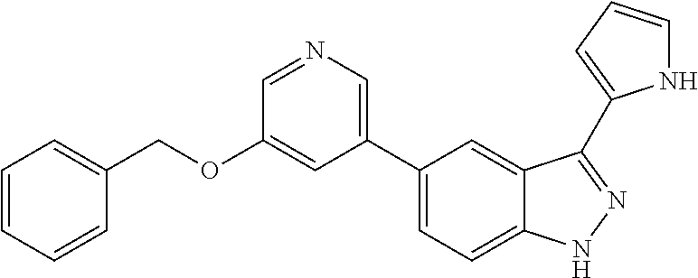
C1(C2=CN=CC(OCC3=CC=CC=C3)=C2)=CC=C2C(=C1)C(C1=CC=CN1)=NN2
